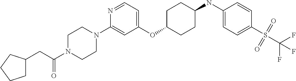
C1(OC2CCC(NC3=CC=C(S(C(F)(F)F)(=O)=O)C=C3)CC2)=CC=NC(N2CCN(C(CC3CCCC3)=O)CC2)=C1
